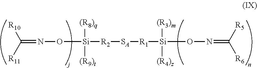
C(=NO[Si]([(R8)q])([(R9)t])[R2][SA][R1][Si]([(R3)m])([(R4)z])ON=C([R6])[R5])([R11])[R10]
